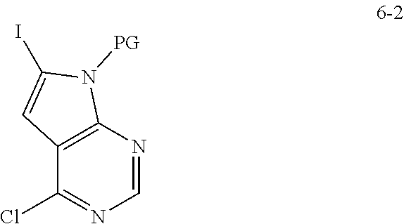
C12=C(N=CN=C1Cl)N([PG])C(I)=C2
